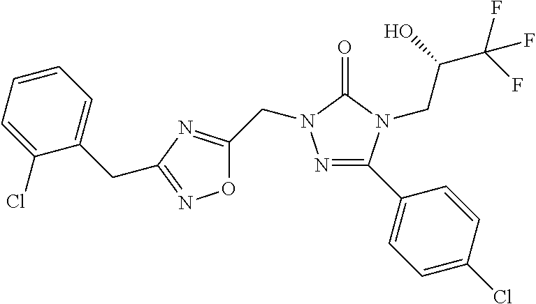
N1=C(C2=CC=C(Cl)C=C2)N(CC(C(F)(F)F)O)C(=O)N1CC1=NC(CC2=CC=CC=C2Cl)=NO1
